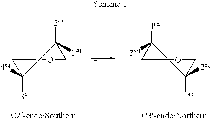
C1CC([3ax])([4eq])C([2ax])([1eq])CO1.C1C([1ax])([2eq])C([4ax])([3eq])CCO1
